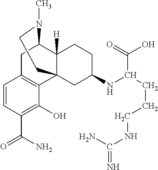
C1=CC(C(N)=O)=C(O)C2=C1CC1C3([H])C2(CC(NC(C(=O)O)CCCNC(N)=N)CC3)CCN1C
